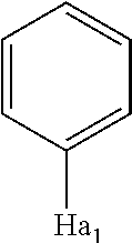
C1=CC([Ha1])=CC=C1
